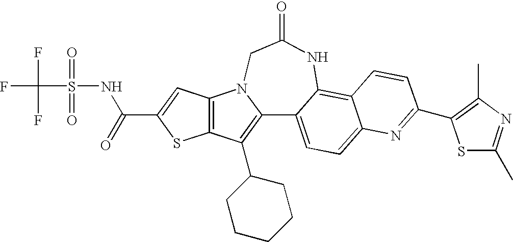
C12=C(C=C(C(NS(C(F)(F)F)(=O)=O)=O)S1)N1C(=C2C2CCCCC2)C2=CC=C3C(=C2NC(=O)C1)C=CC(C1=C(C)N=C(C)S1)=N3
